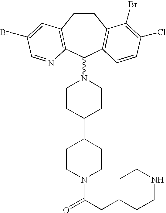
C1CC(C2CCN(C(CC3CCNCC3)=O)CC2)CCN1C1C2=C(CCC3=C1C=CC(Cl)=C3Br)C=C(Br)C=N2
